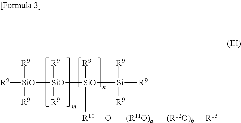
[R9][SiO]([R9])([R9])[SiO]([SiO]([R9])([R10]O[(R11O)a][(R12O)b][R13])[Si]([R9])([R9])[R9])([R9])[R9]
